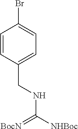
C1=CC(CNC([NHBoc])=[BocN])=CC=C1Br
